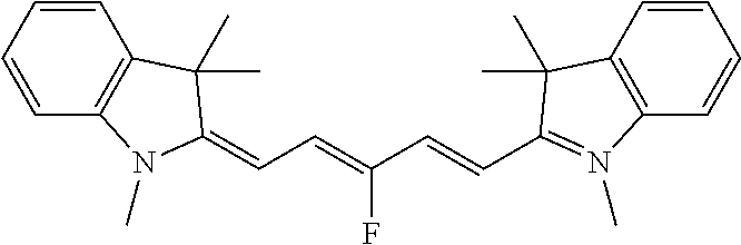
C1=CC=CC2=C1C(C)(C)C(=CC=C(C=CC1=N(C)C3=C(C=CC=C3)C1(C)C)F)N2C
